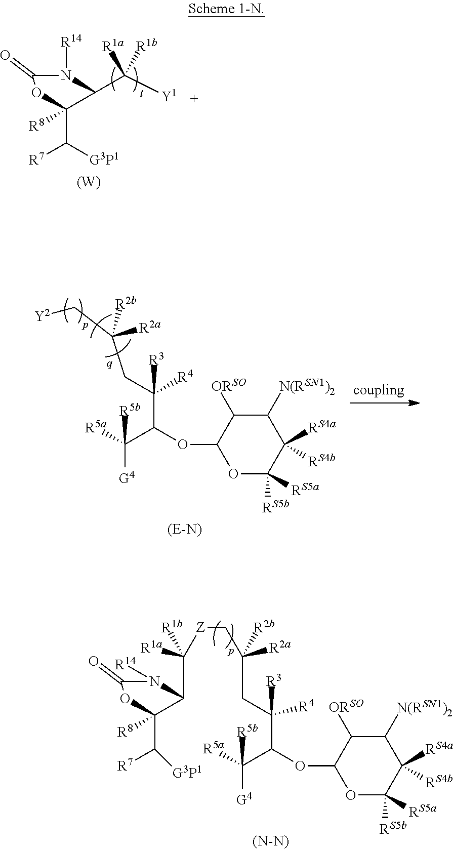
[(E-N)].[G4]C(C(C(CC(C[Y2])([R2a])[R2b])([R3])[R4])OC1C([ORSO])C([N(RSN1)2])C([RS4a])([RS4b])C([RS5b])([RS5a])O1)([R5b])[R5a].[(N-N)].[G4]C(C(C(CC(C[Z]C(C1C([R8])(C([R7])[G3P1])OC(=O)N1[R14])([R1a])[R1b])([R2a])[R2b])([R3])[R4])OC1C([ORSO])C([N(RSN1)2])C([RS4a])([RS4b])C([RS5b])([RS5a])O1)([R5b])[R5a].C1([R8])(C([R7])[G3P1])OC(=O)N([R14])C1C([Y1])([R1a])[R1b].[(W)]
